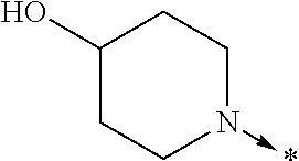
C1(O)CCN(->*)CC1
